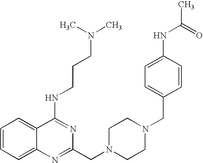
C1=CC=C2C(=C1)C(NCCCN(C)C)=NC(CN1CCN(CC3=CC=C(NC(C)=O)C=C3)CC1)=N2
